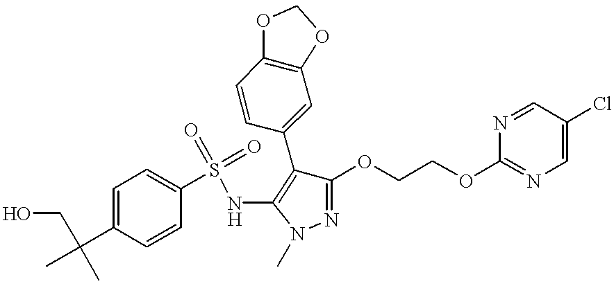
C1(OCCOC2=NC=C(Cl)C=N2)=NN(C)C(NS(C2=CC=C(C(C)(C)CO)C=C2)(=O)=O)=C1C1=CC2=C(C=C1)OCO2
